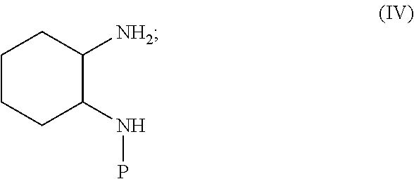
C1CCC(NP)C([NH2])C1
